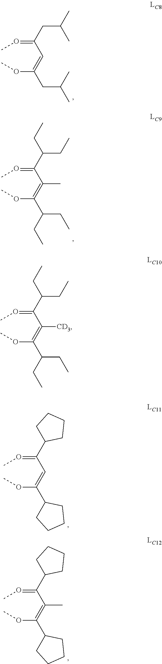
C(=OC)(C(=C(OC)C(CC)CC)C)C(CC)CC.C(=OC)(C=C(OC)C1CCCC1)C1CCCC1.C(=OC)(C=C(OC)CC(C)C)CC(C)C.C(=OC)(C(=C(OC)C(CC)CC)[CD3])C(CC)CC.C(=OC)(C(=C(OC)C1CCCC1)C)C1CCCC1
